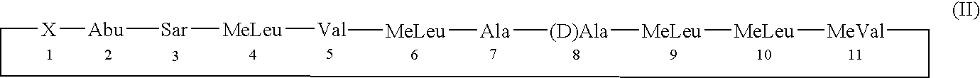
C([X][Abu][Sar][MeLeu][Val])CCC[MeVal][MeLeu][MeLeu][(D)Ala][Ala][MeLeu]C
